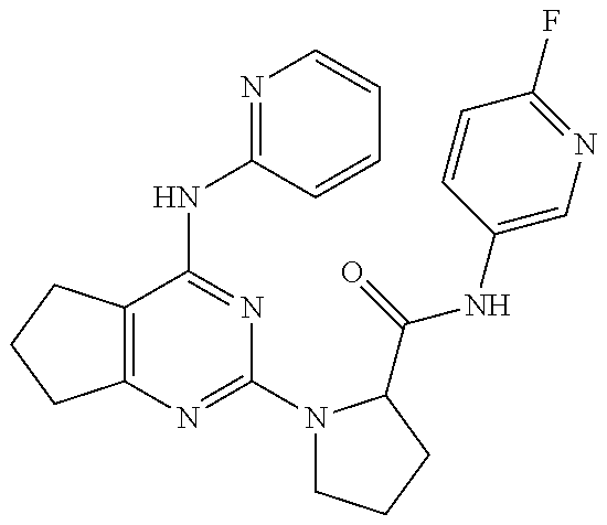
C12=C(C(NC3=NC=CC=C3)=NC(N3CCCC3C(=O)NC3=CN=C(F)C=C3)=N1)CCC2
